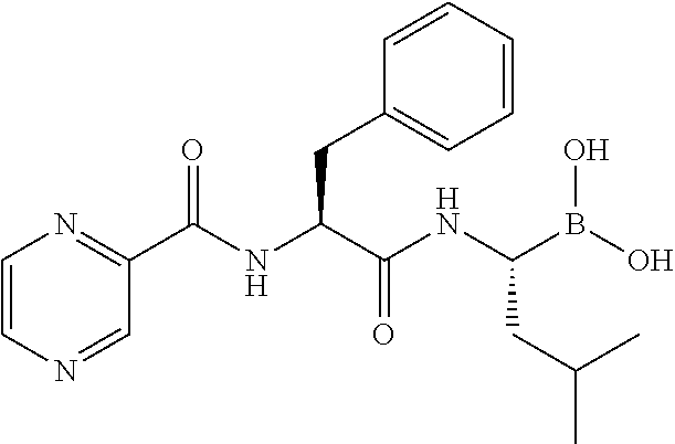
C1=CN=CC(C(=O)NC(CC2=CC=CC=C2)C(=O)NC(CC(C)C)B(O)O)=N1
